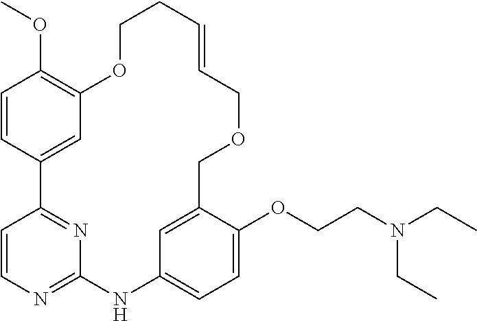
C1=CC2=CC(=C1OC)OCCC=CCOCC1=CC(=CC=C1OCCN(CC)CC)NC1=NC=CC2=N1
